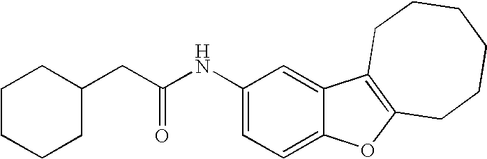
C1(NC(CC2CCCCC2)=O)=CC=C2C(=C1)C1=C(O2)CCCCCC1
